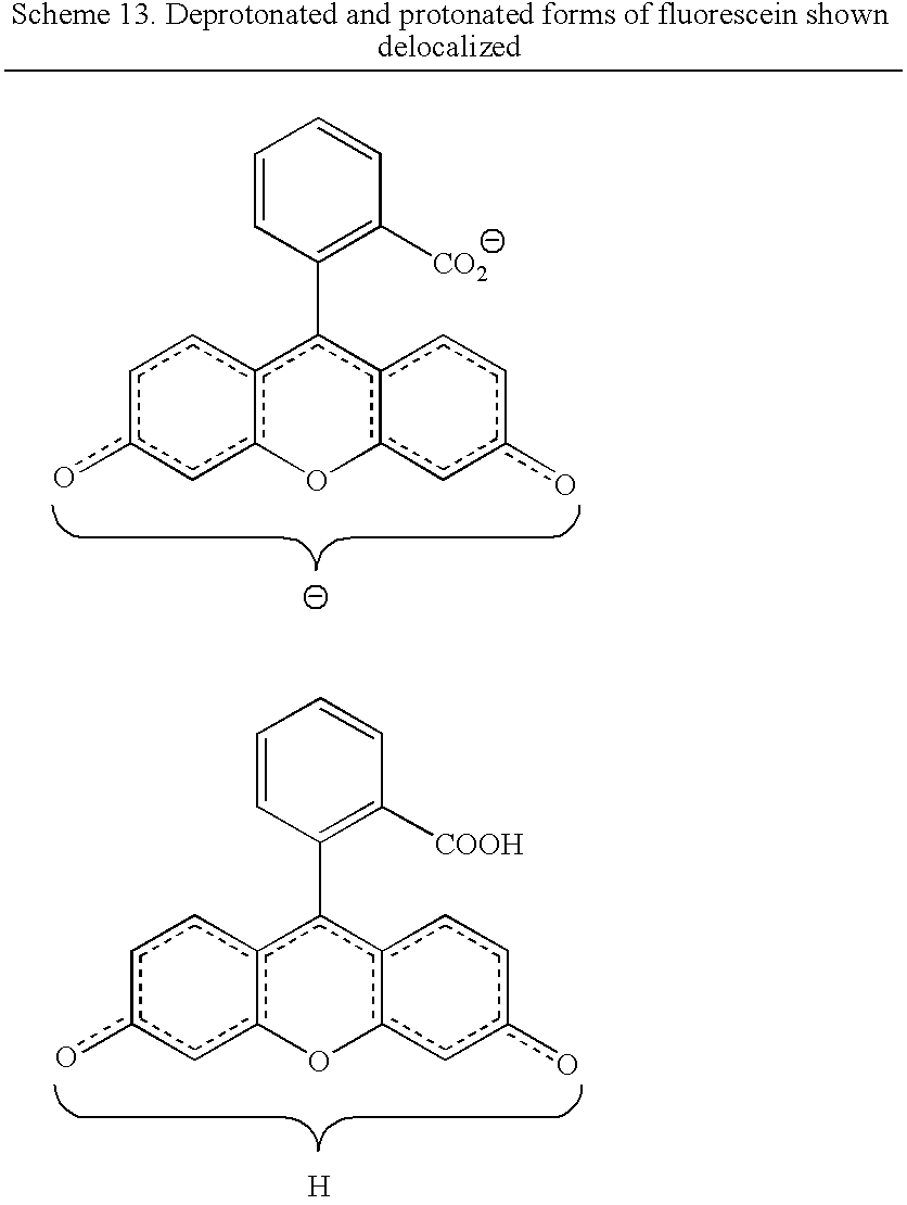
C1=CC(c2c3c(cc(o)cc3)Oc3c2ccc(o)c3)=C([COOH])C=C1.[H].C1=CC(c2c3c(cc(o)cc3)Oc3c2ccc(o)c3)=C([CO2])C=C1
